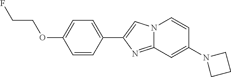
C1=CC(C2=CN3C(=N2)C=C(N2CCC2)C=C3)=CC=C1OCCF
